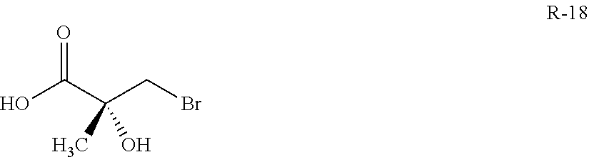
C(C(CBr)(C)O)(=O)O
